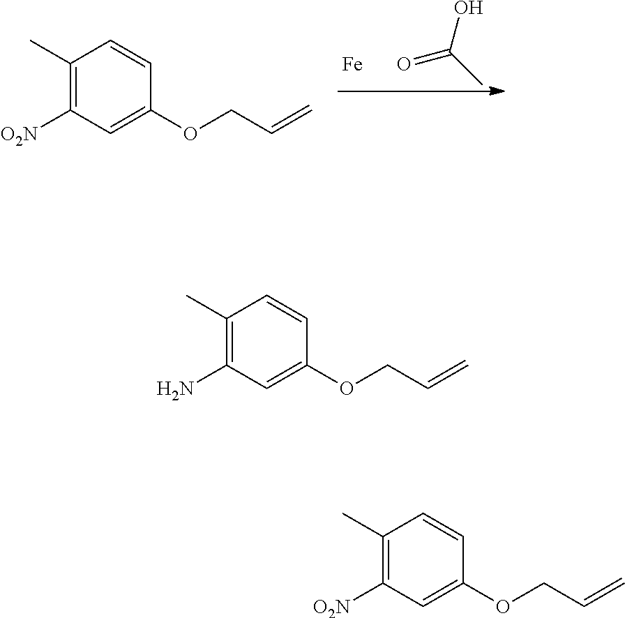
OC(C)=O.[Fe].C1(C)=C([O2N])C=C(OCC=C)C=C1.C1(C)=C(N)C=C(OCC=C)C=C1.C1(C)=C([O2N])C=C(OCC=C)C=C1
